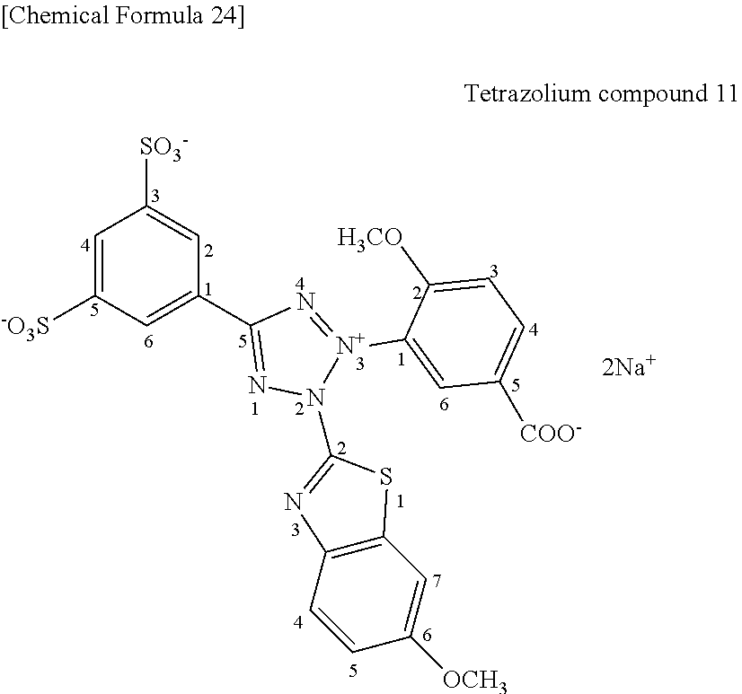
C1([SO3-])=CC(C2=NN(C3=NC4=C(S3)C=C([OCH3])C=C4)[N+](C3=CC([COO-])=CC=C3[H3CO])=N2)=CC([-O3S])=C1.[2Na+]
